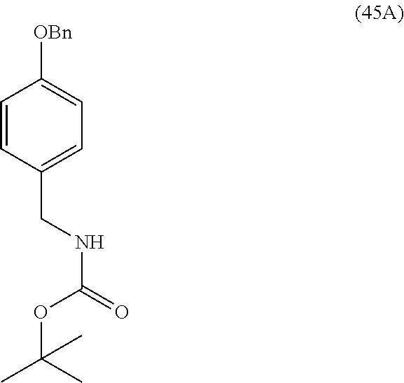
C1=CC(CNC(=O)OC(C)(C)C)=CC=C1[OBn]
